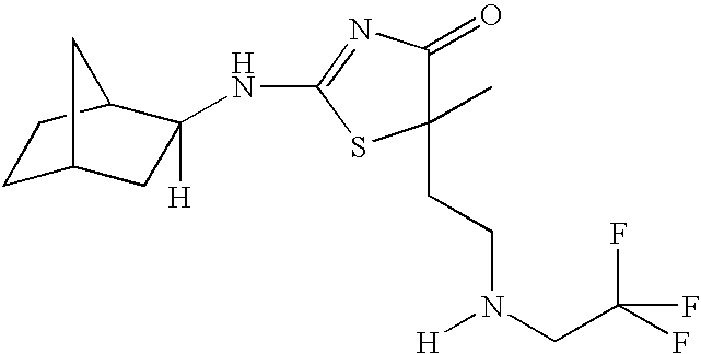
N(C1([H])CC2CCC1C2)C1=NC(=O)C(CCN(CC(F)(F)F)[H])(C)S1
